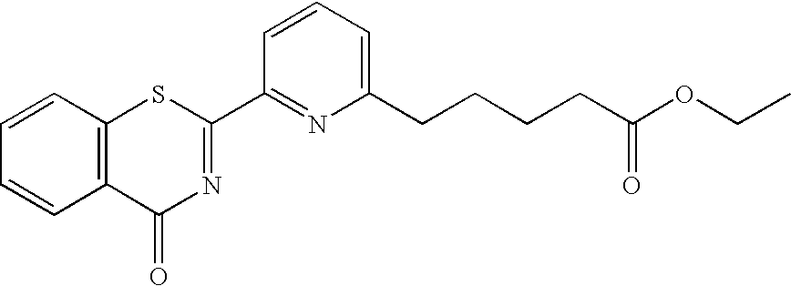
C1=CC=C(CCCCC(OCC)=O)N=C1C1=NC(=O)C2=C(S1)C=CC=C2
